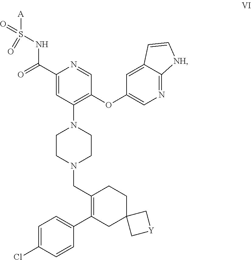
C1(C(NS([A])(=O)=O)=O)=CC(N2CCN(CC3=C(C4=CC=C(Cl)C=C4)CC4(CC3)C[Y]C4)CC2)=C(OC2=CN=C3C(=C2)C=C[NH]3)C=N1
